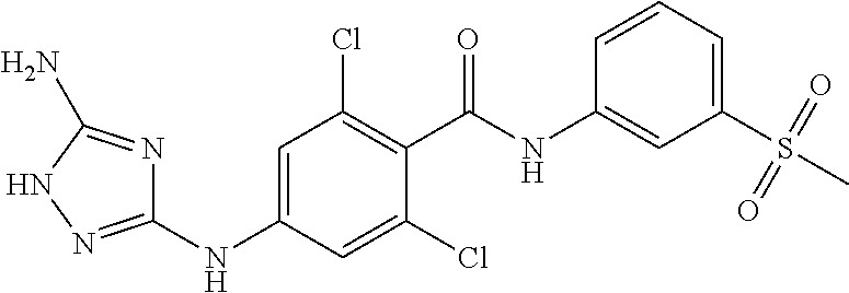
N(C1=CC(Cl)=C(C(=O)NC2=CC(S(C)(=O)=O)=CC=C2)C(Cl)=C1)C1=NNC(N)=N1
